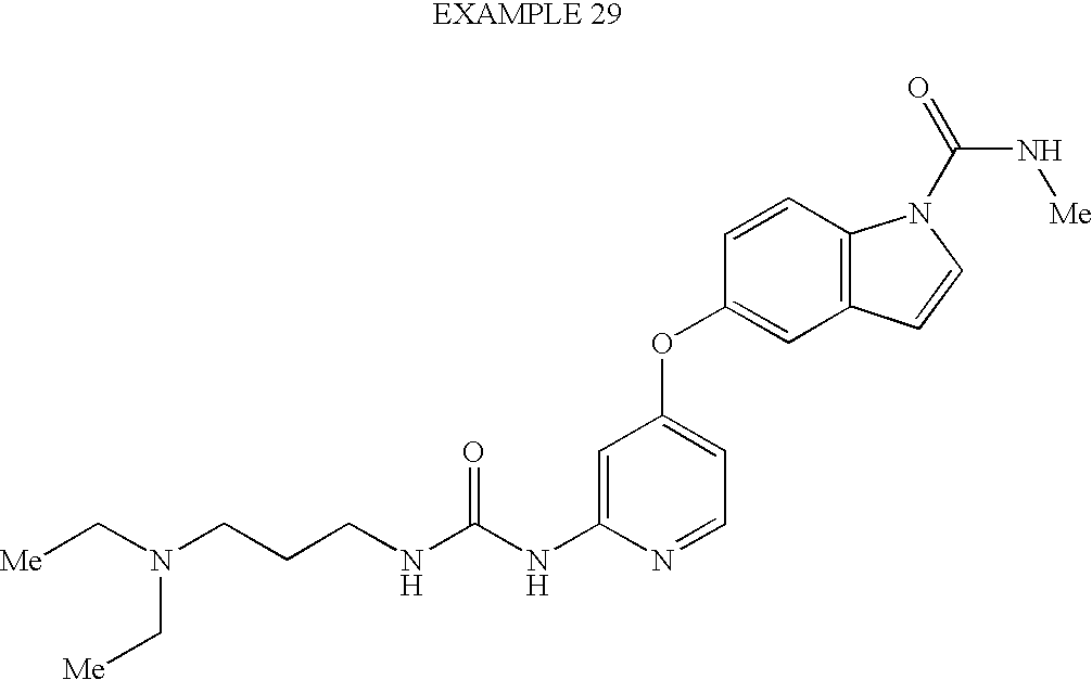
C1=C(NC(NCCCN(C[Me])C[Me])=O)N=CC=C1OC1=CC2=C(C=C1)N(C(N[Me])=O)C=C2
